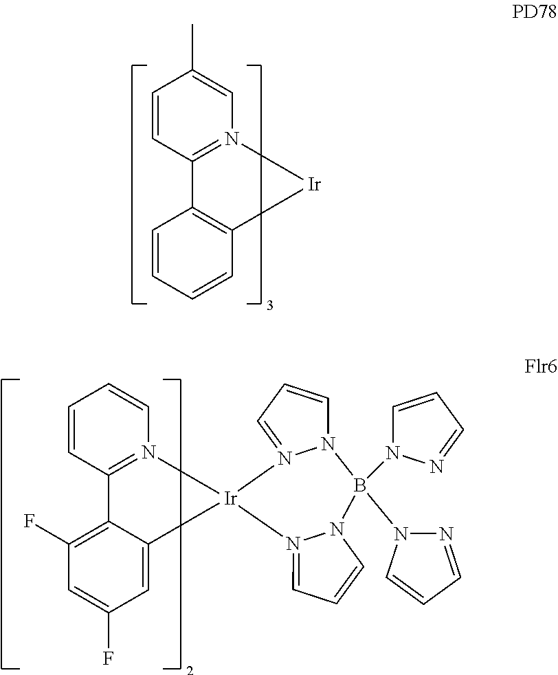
C1=CC2=N(C=C1C)[Ir]C1=C2C=CC=C1.C1=CC2=N(C=C1)[Ir]1(C3=CC(F)=CC(F)=C23)N2=CC=CN2B(N2N=CC=C2)(N2C=CC=N2)N2N1=CC=C2
